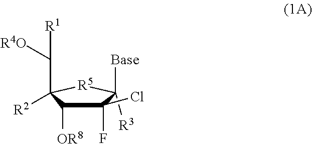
C1([R3])([Base])C(F)(Cl)C([OR8])C(C([R4O])[R1])([R2])[R5]1
